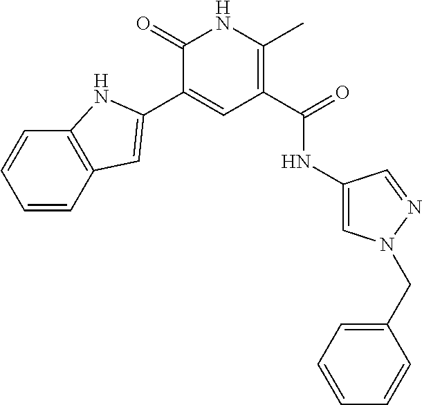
C1=CC2=C(C=C1)NC(C1=CC(C(=O)NC3=CN(CC4=CC=CC=C4)N=C3)=C(C)NC1=O)=C2
